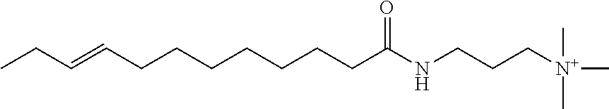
C(CCCCC(NCCC[N+](C)(C)C)=O)CCC=CCC
